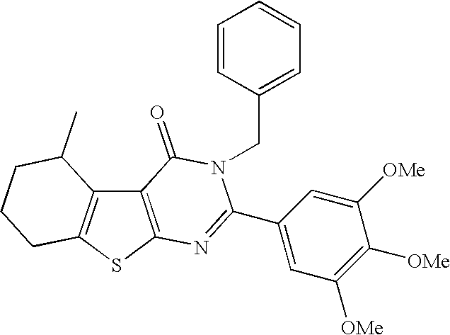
C12=C(SC3=C1C(C)CCC3)N=C(C1=CC([OMe])=C([OMe])C([OMe])=C1)N(CC1=CC=CC=C1)C2=O
